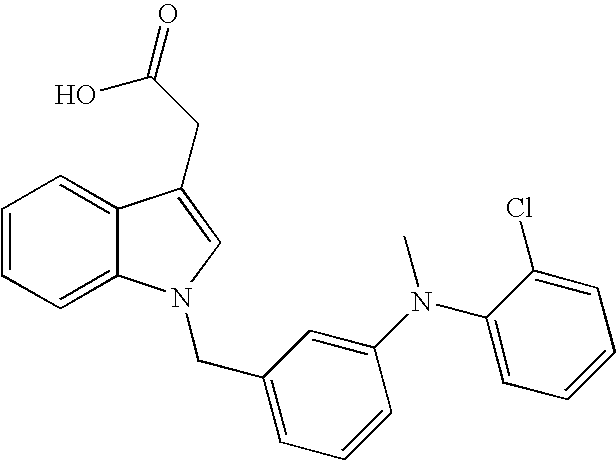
C1=CC=C2C(=C1)C(CC(O)=O)=CN2CC1=CC=CC(N(C2=CC=CC=C2Cl)C)=C1
